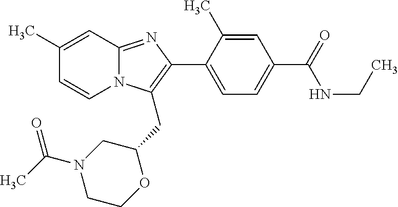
C1(C)=CC2=NC(C3=CC=C(C(=O)NCC)C=C3C)=C(CC3CN(C(C)=O)CCO3)N2C=C1
